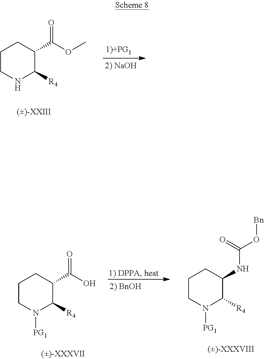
C1CNC([R4])C(C(OC)=O)C1.C1CN([PG1])C([R4])C(C(O)=O)C1.C1CN([PG1])C([R4])C(NC(O[Bn])=O)C1
